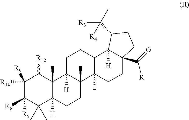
C1([R10])([R9])C([R6])([R5])C(C)(C)C2([H])C(C)(C1[R12])C1([H])C(C)(CC2)C2(C)C(CC1)C1([H])C(C(=O)[R])(CC2)CCC1C(C)([R3])[R4]
